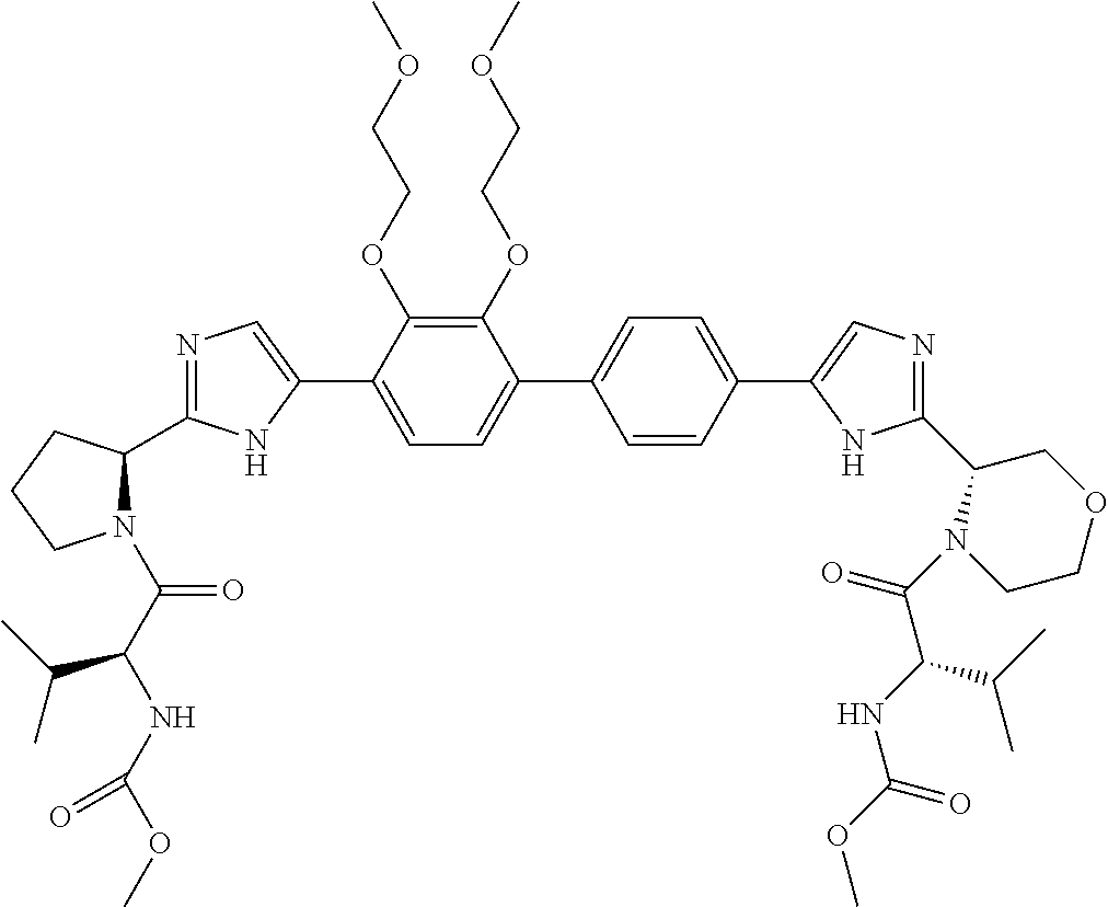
C1(OCCOC)=C(OCCOC)C(C2=CN=C(C3N(C(C(NC(OC)=O)C(C)C)=O)CCC3)N2)=CC=C1C1=CC=C(C2=CN=C(C3N(C(=O)C(NC(OC)=O)C(C)C)CCOC3)N2)C=C1
